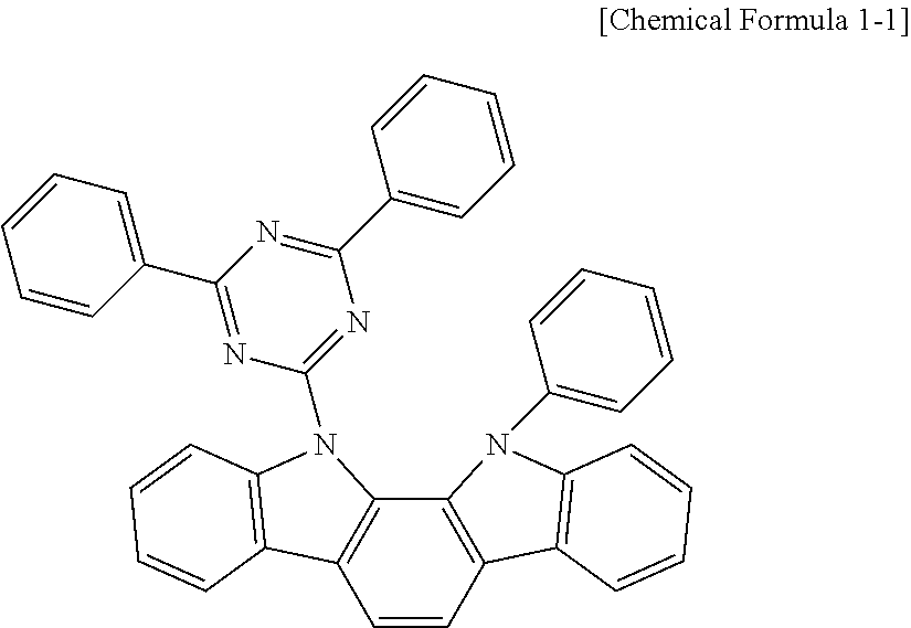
C1=CC2=C(C3=C1C1=C(N3C3=NC(C4=CC=CC=C4)=NC(C4=CC=CC=C4)=N3)C=CC=C1)N(C1=CC=CC=C1)C1=C2C=CC=C1
